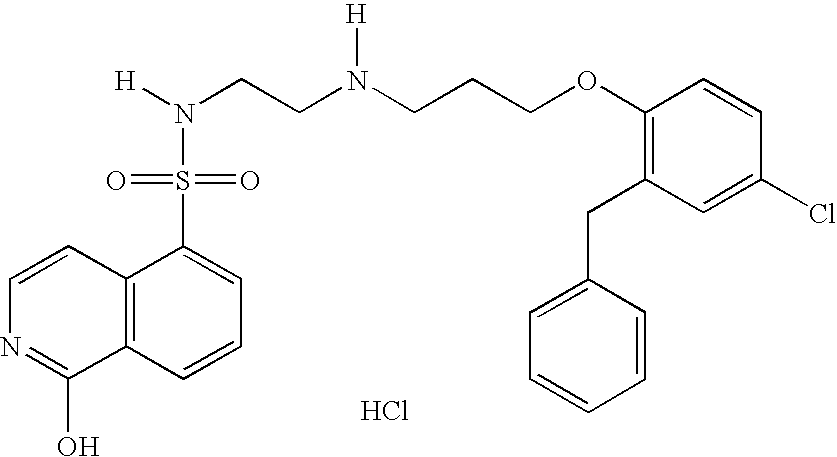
C1=CC2=C(C(O)=N1)C=CC=C2S(=O)(=O)N([H])CCN(CCCOC1=C(CC2=CC=CC=C2)C=C(Cl)C=C1)[H].Cl
